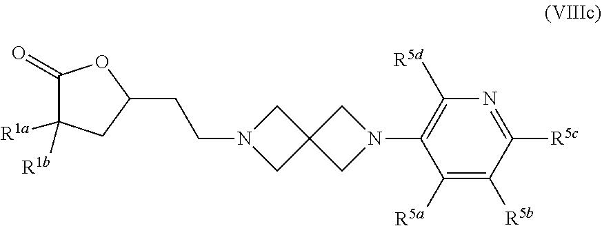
C(CN1CC2(C1)CN(C1=C([R5d])N=C([R5c])C([R5b])=C1[R5a])C2)C1OC(=O)C([R1a])([R1b])C1
